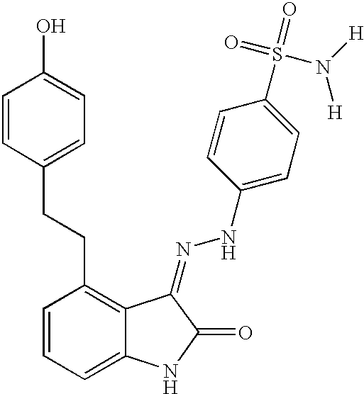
C1=CC=C2C(=C1CCC1=CC=C(O)C=C1)C(=NNC1=CC=C(S(=O)(=O)N([H])[H])C=C1)C(=O)N2
